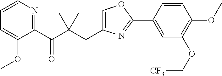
C1=C(CC(C(C2=NC=CC=C2OC)=O)(C)C)N=C(C2=CC(OC[CF3])=C(OC)C=C2)O1
